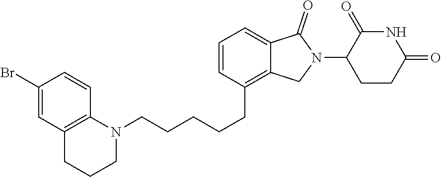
C1=CC(CCCCCN2C3=C(CCC2)C=C(Br)C=C3)=C2C(=C1)C(=O)N(C1CCC(=O)NC1=O)C2
